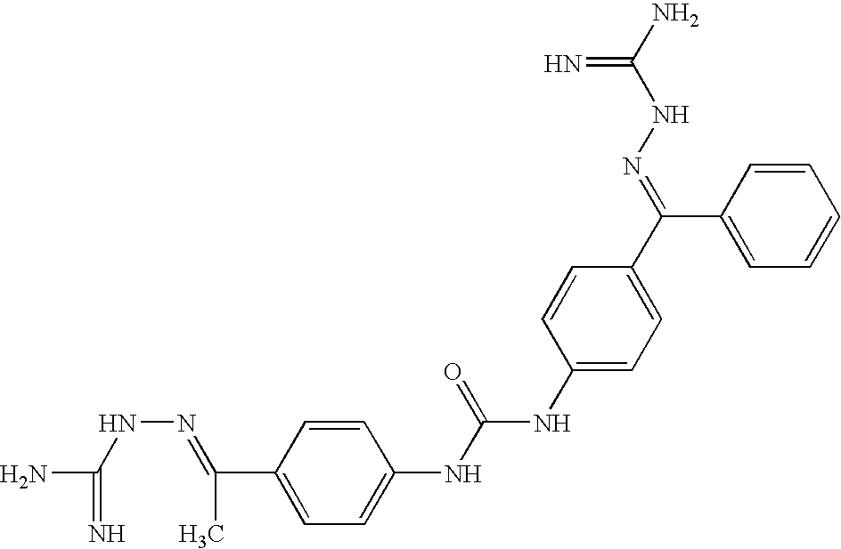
C1=CC(C(=NNC(N)=N)C)=CC=C1NC(NC1=CC=C(C(=NNC(N)=N)C2=CC=CC=C2)C=C1)=O
